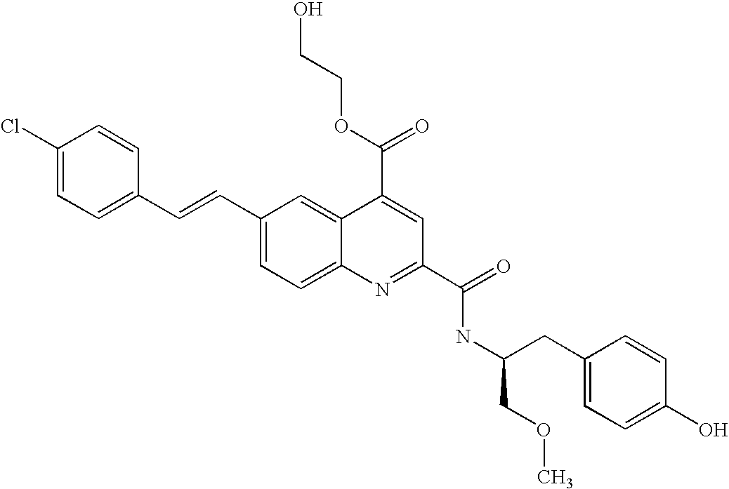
C(C1=CC=C2C(=C1)C(C(=O)OCCO)=CC(C(=O)NC(CC1=CC=C(O)C=C1)COC)=N2)=CC1=CC=C(Cl)C=C1
